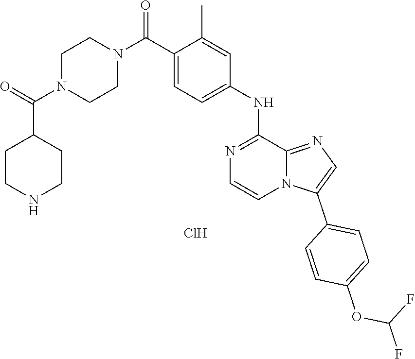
Cl.N1(C(C2=CC=C(NC3=NC=CN4C3=NC=C4C3=CC=C(OC(F)F)C=C3)C=C2C)=O)CCN(C(=O)C2CCNCC2)CC1
